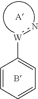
[W](C1=CC=CC=C1)n.[A]
